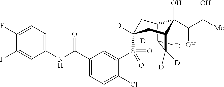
C12C([D])([D])C([D])([D])C(CC(S(C3=CC(C(NC4=CC=C(F)C(F)=C4)=O)=CC=C3Cl)(=O)=O)([D])C1)C2(O)C(C([Me])O)O
